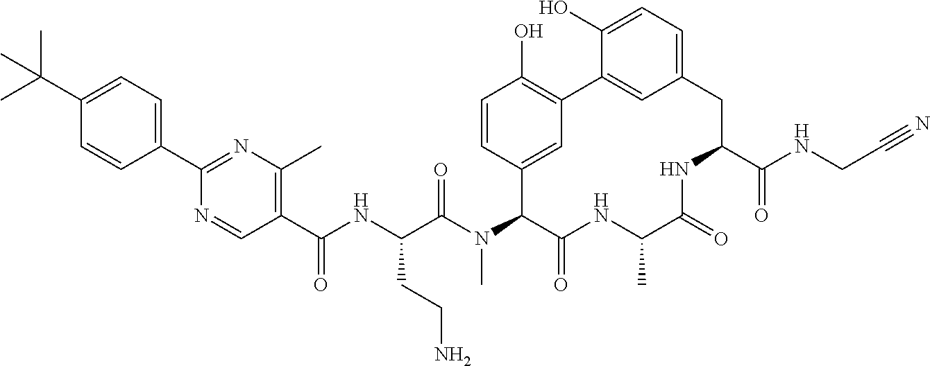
C1(C(NC(C(N(C2C(=O)NC(C)C(=O)NC(C(NCC#N)=O)CC3=CC=C(O)C(=C3)C3=C(O)C=CC2=C3)C)=O)CCN)=O)=C(C)N=C(C2=CC=C(C(C)(C)C)C=C2)N=C1
